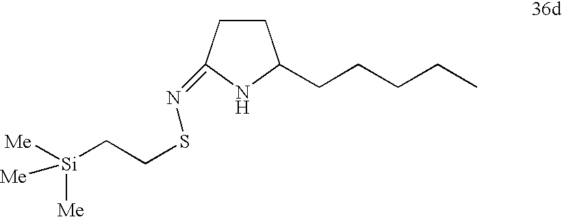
C1CC(=NSCC[Si]([Me])([Me])[Me])NC1CCCCC
